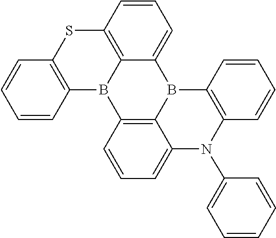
C12=C(C=CC=C1)B1C3=C(S2)C=CC=C3B2C3=C1C=CC=C3N(C1=CC=CC=C1)C1=C2C=CC=C1
